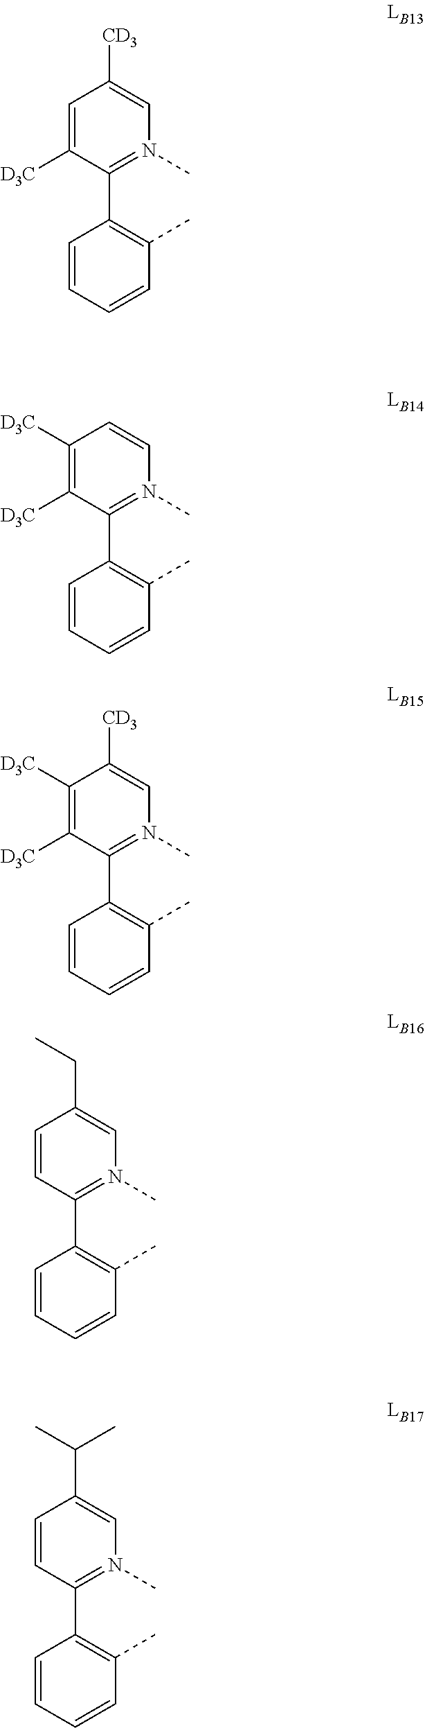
C1=CC=CC(C)=C1C1=N(C)C=C([CD3])C=C1[D3C].C1=CC=CC(C)=C1C1=N(C)C=CC([D3C])=C1[D3C].C1=CC=CC(C)=C1C1=N(C)C=C([CD3])C([D3C])=C1[D3C].C1=CC=CC(C)=C1C1=N(C)C=C(CC)C=C1.C1=CC=CC(C)=C1C1=N(C)C=C(C(C)C)C=C1
